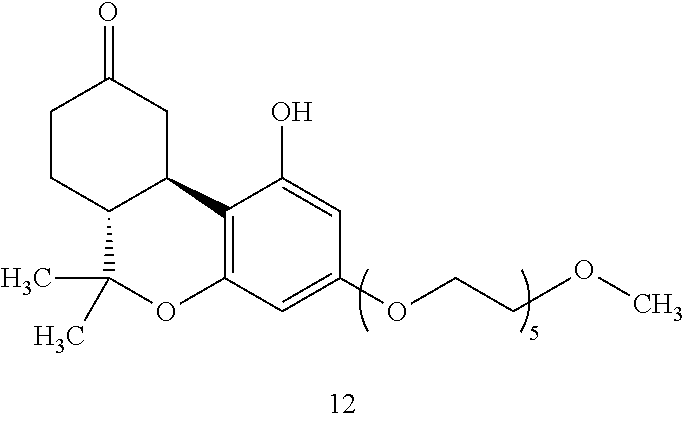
C1CC2C(CC1=O)C1=C(C=C(OCCCOC)C=C1O)OC2(C)C
